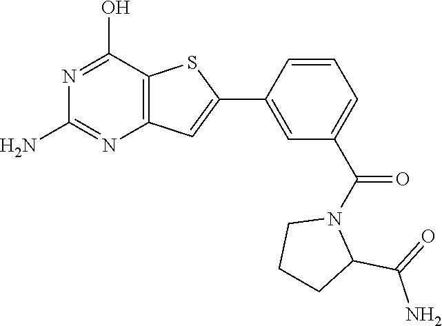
C12=C(C(O)=NC(N)=N1)SC(C1=CC(C(N3CCCC3C(=O)N)=O)=CC=C1)=C2
